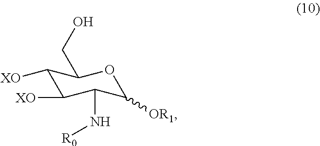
C1([XO])C([XO])C(N[R0])C([OR1])OC1CO
